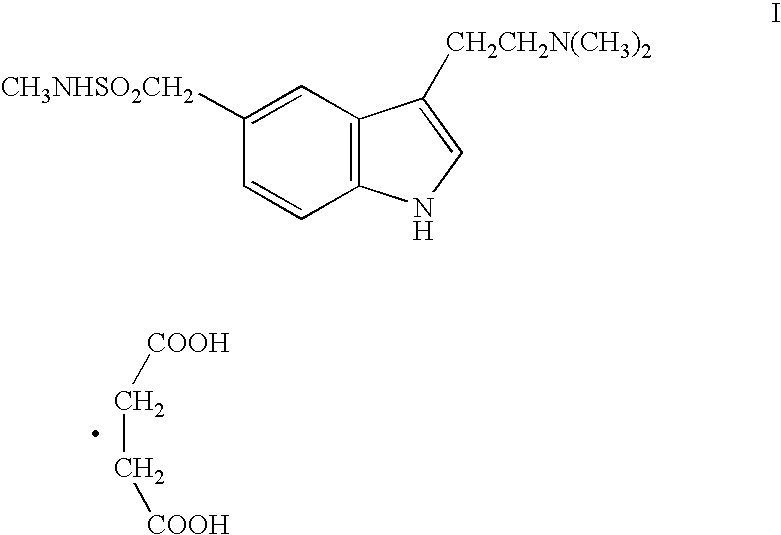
C(C[COOH])[COOH].C1([CH3NHSO2CH2])=CC2=C(C=C1)NC=C2[CH2CH2N(CH3)2]
